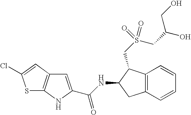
C1=C(C(NC2CC3=C(C2CS(CC(O)CO)(=O)=O)C=CC=C3)=O)NC2=C1C=C(Cl)S2
